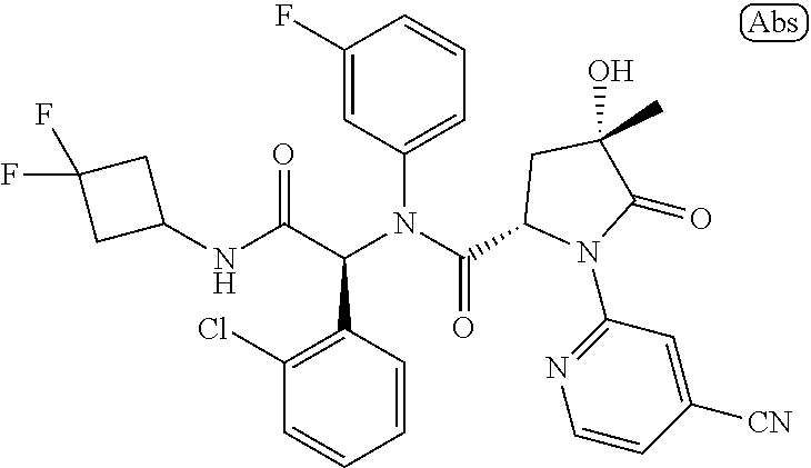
N(C(C(N(C(=O)C1N(C2=NC=CC([CN])=C2)C(=O)C(O)(C)C1)C1=CC=CC(F)=C1)C1=C(Cl)C=CC=C1)=O)C1CC(F)(F)C1
